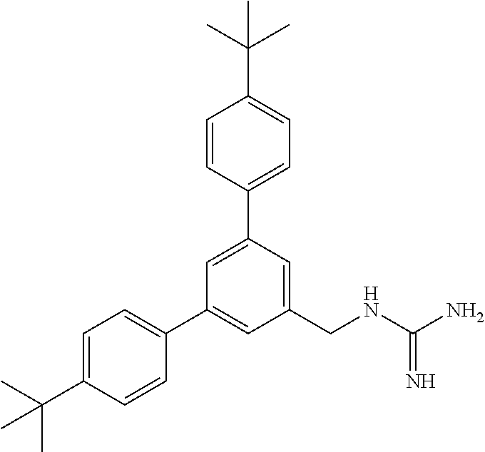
C1=CC(C2=CC(C3=CC=C(C(C)(C)C)C=C3)=CC(CNC(N)=N)=C2)=CC=C1C(C)(C)C
